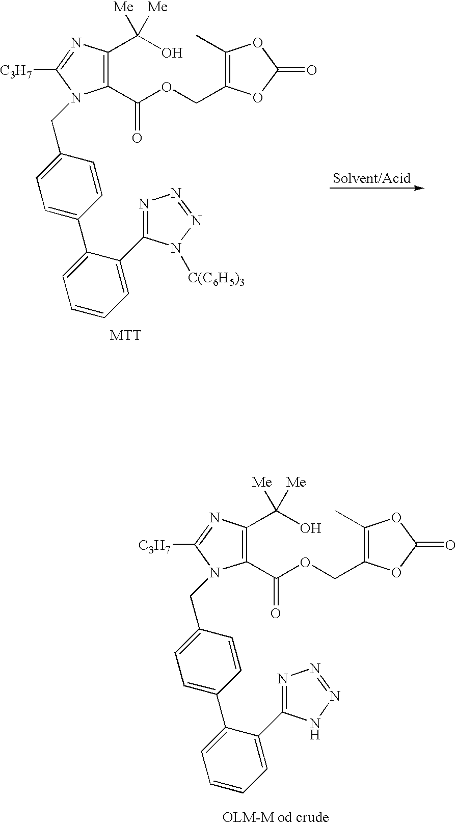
N1=C(C2=CC=CC=C2C2=CC=C(CN3C(C(OCC4=C(C)OC(=O)O4)=O)=C(C([Me])([Me])O)N=C3[C3H7])C=C2)N([C(C6H5)3])N=N1.N1=C(C2=CC=CC=C2C2=CC=C(CN3C(C(OCC4=C(C)OC(=O)O4)=O)=C(C([Me])([Me])O)N=C3[C3H7])C=C2)NN=N1
